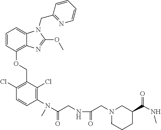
C1(Cl)=C(COC2=C3C(=CC=C2)N(CC2=NC=CC=C2)C(OC)=N3)C(Cl)=C(N(C(CNC(=O)CN2CCCC(C(NC)=O)C2)=O)C)C=C1
